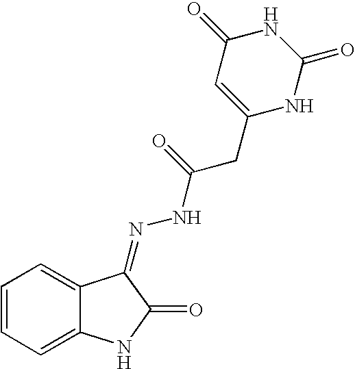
C1=CC=C2C(=C1)C(=NNC(CC1=CC(=O)NC(=O)N1)=O)C(=O)N2
